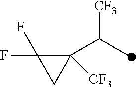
C1([CF3])(C(C)[CF3])C(F)(F)C1
